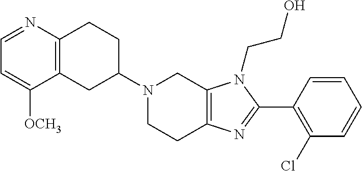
C12=C(CC(N3CCC4=C(C3)N(CCO)C(C3=C(Cl)C=CC=C3)=N4)CC1)C([OCH3])=CC=N2
